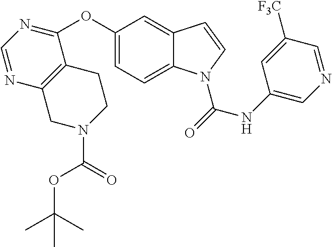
C1=NC2=C(C(OC3=CC=C4C(=C3)C=CN4C(=O)NC3=CN=CC([F3C])=C3)=N1)CCN(C(=O)OC(C)(C)C)C2
